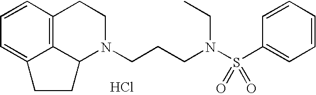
C12=C3C=CC=C1CCC2N(CCCN(S(C1=CC=CC=C1)(=O)=O)CC)CC3.Cl
